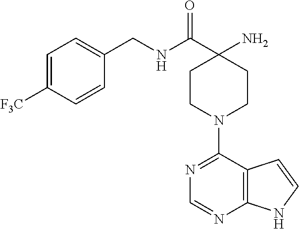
C12=C(C(N3CCC(N)(C(NCC4=CC=C([F3C])C=C4)=O)CC3)=NC=N1)C=CN2
